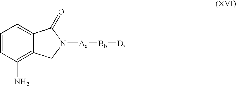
C1=CC(N)=C2C(=C1)C(=O)N([Aa][Bb][D])C2
